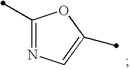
C1(C)=NC=C(C)O1
